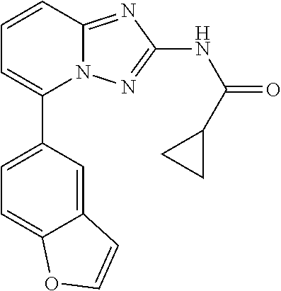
C1(C2=CC=CC3=NC(NC(=O)C4CC4)=NN23)=CC=C2C(=C1)C=CO2
